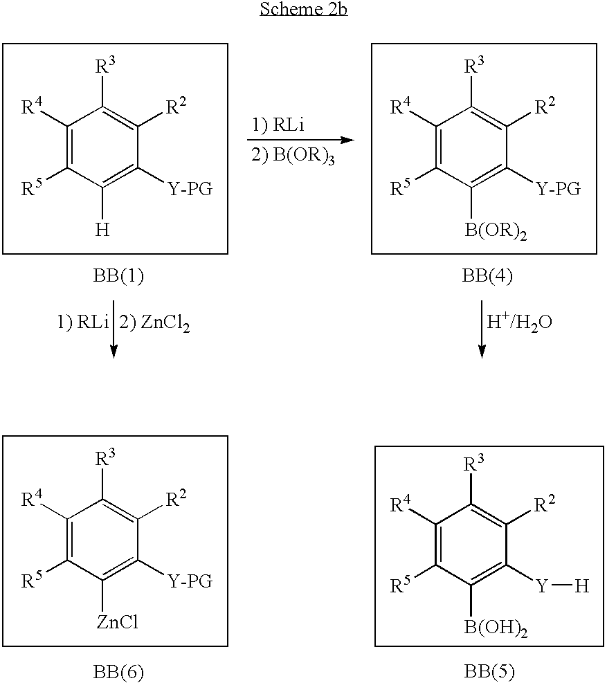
C1([R4])=C([R5])C([H])=C([Y-PG])C([R2])=C1[R3].C1([R4])=C([R5])C([B(OR)2])=C([Y-PG])C([R2])=C1[R3].C1([R4])=C([R5])C([ZnCl])=C([Y-PG])C([R2])=C1[R3].C1([R4])=C([R5])C([B(OH)2])=C([Y][H])C([R2])=C1[R3]
